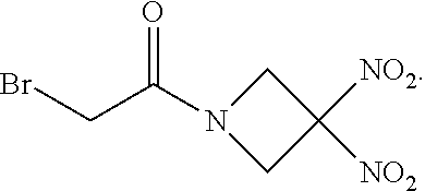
C(C(N1CC([NO2])([NO2])C1)=O)Br
